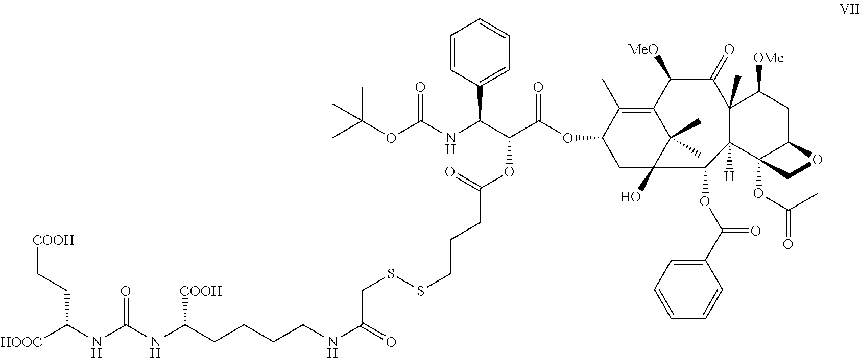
C(SSCCCC(OC(C(OC1CC2(O)C(C)(C)C(=C1C)C([MeO])C(=O)C1(C)C([H])(C3(OC(=O)C)C(CC1[OMe])OC3)C2OC(C1=CC=CC=C1)=O)=O)C(NC(OC(C)(C)C)=O)C1=CC=CC=C1)=O)C(NCCCCC(NC(NC([HOOC])CC[COOH])=O)[COOH])=O
